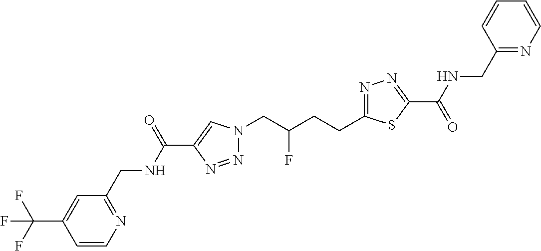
C1=CN=C(CNC(C2=CN(CC(CCC3=NN=C(C(NCC4=NC=CC=C4)=O)S3)F)N=N2)=O)C=C1C(F)(F)F
